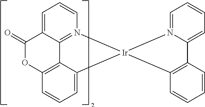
C12=C3C=CC=C1[Ir]1(N4=C2C(=CC=C4)C(=O)O3)N2=CC=CC=C2C2=C1C=CC=C2
